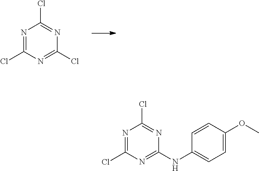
N1=C(Cl)N=C(Cl)N=C1Cl.N1=C(Cl)N=C(NC2=CC=C(OC)C=C2)N=C1Cl
